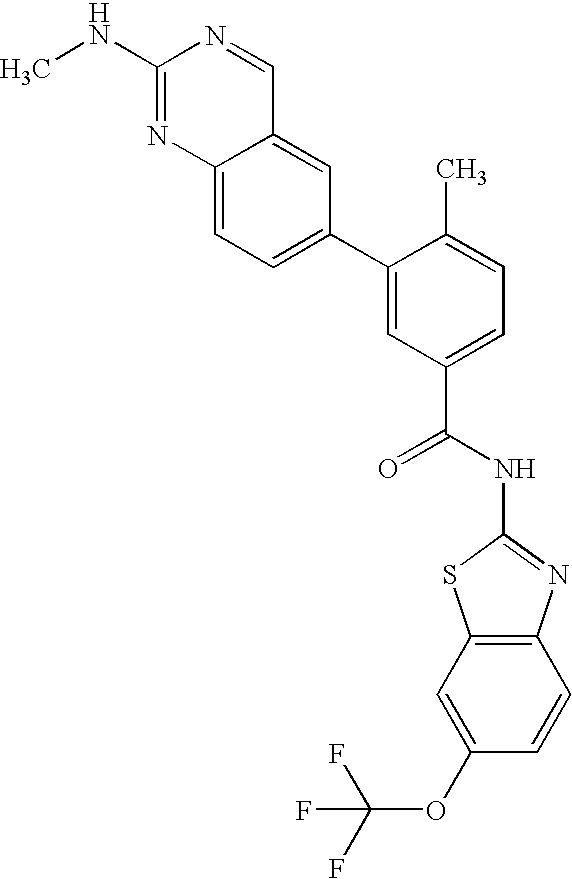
C1(NC)=NC2=CC=C(C3=CC(C(NC4=NC5=C(S4)C=C(OC(F)(F)F)C=C5)=O)=CC=C3C)C=C2C=N1
